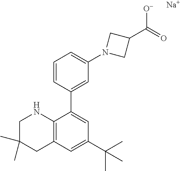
C1=CC(C2=CC(C(C)(C)C)=CC3=C2NCC(C)(C)C3)=CC(N2CC(C(=O)[O-])C2)=C1.[Na]
